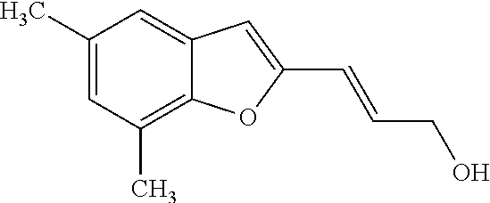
C1(C)=CC(C)=C2C(=C1)C=C(C=CCO)O2
